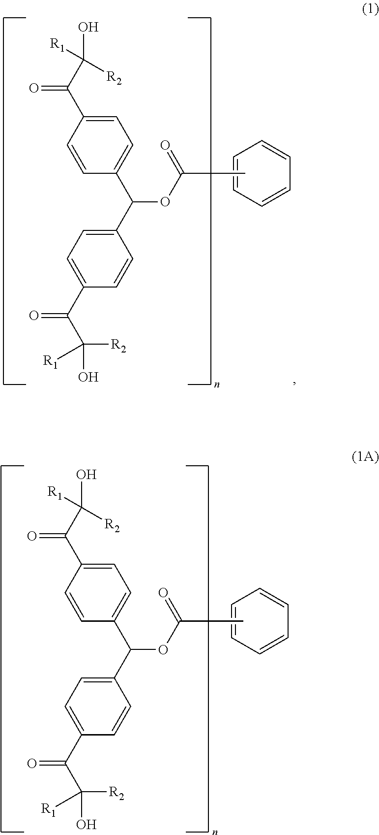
C1=CC=CC=C1.C1=C(C(C(O)([R1])[R2])=O)C=CC(C(C2=CC=C(C(C(O)([R2])[R1])=O)C=C2)OC(=O)C)=C1.C1=CC=CC=C1.C1=C(C(C(O)([R1])[R2])=O)C=CC(C(C2=CC=C(C(C(O)([R2])[R1])=O)C=C2)OC(=O)C)=C1
